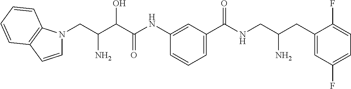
C(C(C(C(NC1=CC(C(NCC(CC2=CC(F)=CC=C2F)N)=O)=CC=C1)=O)O)N)N1C=CC2=C1C=CC=C2
